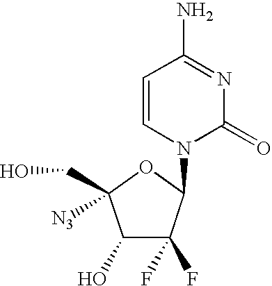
C1(O)C(F)(F)C(N2C(=O)N=C(N)C=C2)OC1(CO)[N3]
